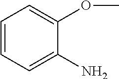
C1=CC=C(N)C(OC)=C1
